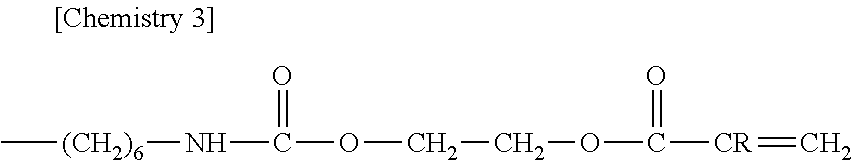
C[(CH2)6]NC(OCCOC([CR]=C)=O)=O
